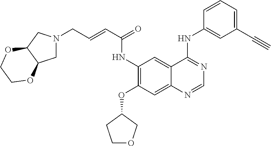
C1=C2C(=CC(NC(C=CCN3CC4C(C3)OCCO4)=O)=C1OC1COCC1)C(NC1=CC(C#C)=CC=C1)=NC=N2
